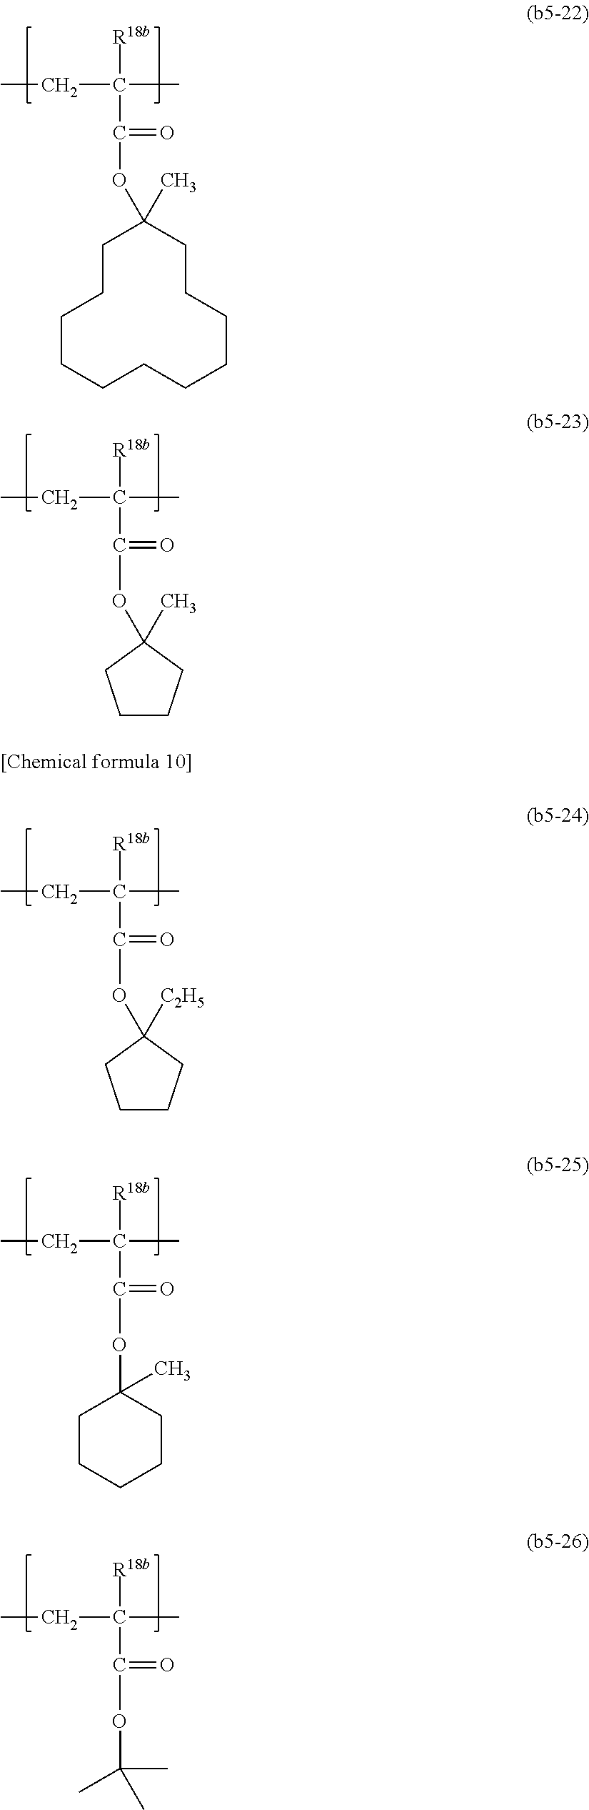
[R18b]C(C)(CC)C(=O)OC1(C)CCCC1.[R18b]C(C)(CC)C(=O)OC1(C)CCCCCCCCCCC1.[R18b]C(C)(CC)C(=O)OC1([C2H5])CCCC1.[R18b]C(C)(CC)C(=O)OC1(C)CCCCC1.[R18b]C(C)(CC)C(=O)OC(C)(C)C
